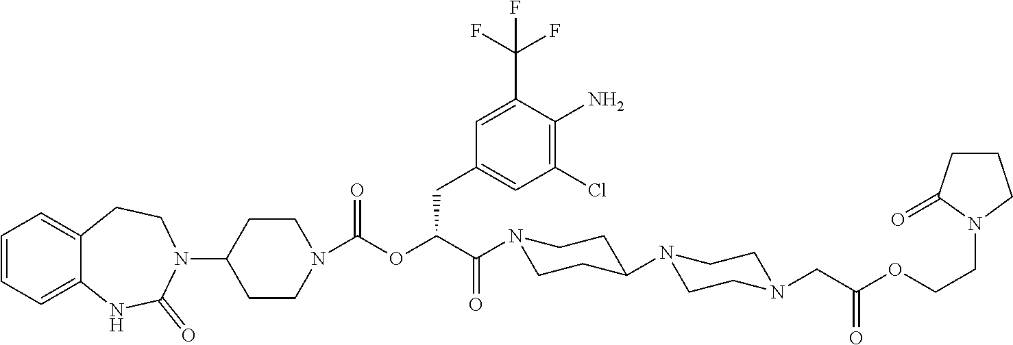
C1=CC=C2C(=C1)CCN(C1CCN(C(OC(C(=O)N3CCC(N4CCN(CC(OCCN5CCCC5=O)=O)CC4)CC3)CC3=CC(Cl)=C(N)C(C(F)(F)F)=C3)=O)CC1)C(=O)N2
